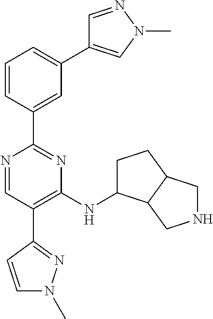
C1=C(C2=NC(NC3CCC4C3CNC4)=C(C3=NN(C)C=C3)C=N2)C=CC=C1C1=CN(C)N=C1
